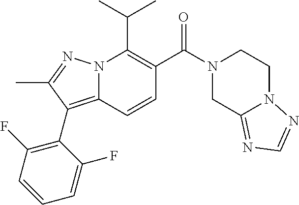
CC(C)C1=C(C(N2CC3=NC=NN3CC2)=O)C=CC2=C(C3=C(F)C=CC=C3F)C(C)=NN12
